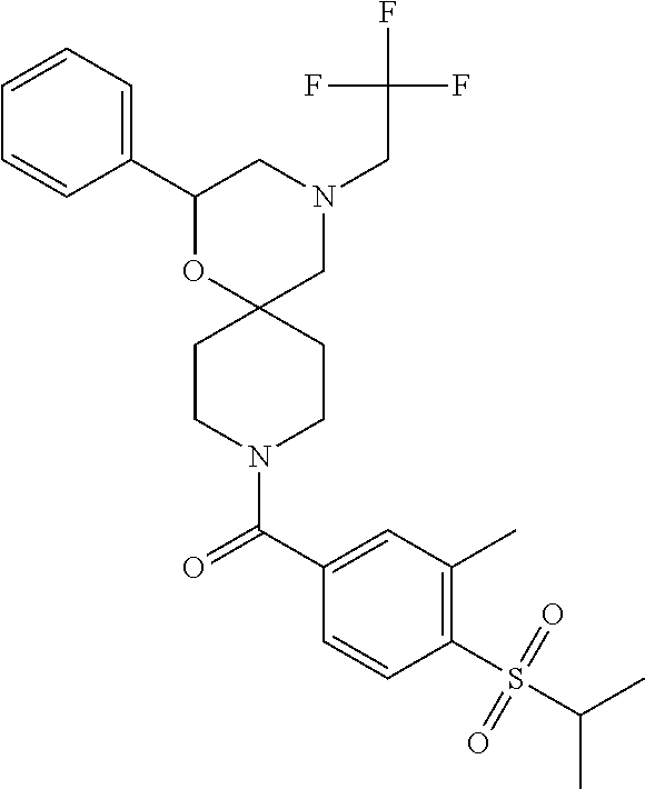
N1(CC(F)(F)F)CC2(OC(C3=CC=CC=C3)C1)CCN(C(C1=CC(C)=C(S(C(C)C)(=O)=O)C=C1)=O)CC2
